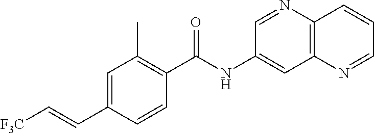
C1=CC(C(NC2=CC3=C(N=C2)C=CC=N3)=O)=C(C)C=C1C=C[F3C]
